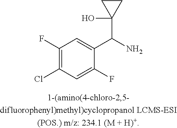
C1(F)=C(Cl)C=C(F)C(C(N)C2(O)CC2)=C1
